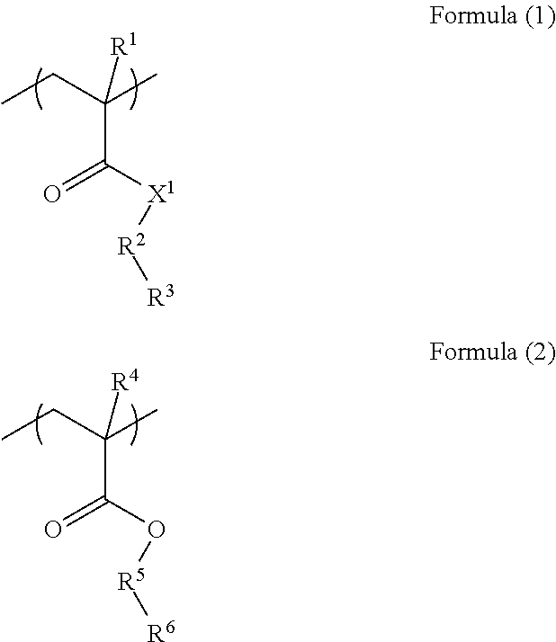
CCC(C)([R1])C([X1][R2][R3])=O.CCC(C)([R4])C(O[R5][R6])=O
